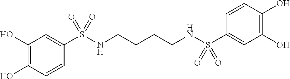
C1(O)=C(O)C=CC(S(NCCCCNS(C2=CC(O)=C(O)C=C2)(=O)=O)(=O)=O)=C1
